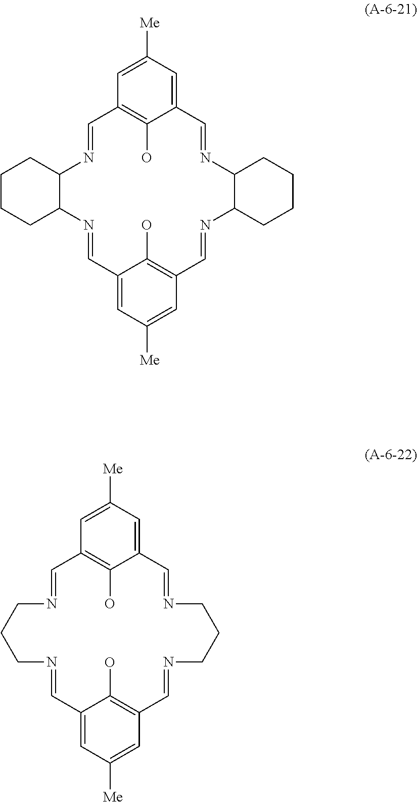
C12N=CC3=C(O)C(=CC([Me])=C3)C=NC3C(N=CC4=C(O)C(=CC([Me])=C4)C=NC1CCCC2)CCCC3.N1=CC2=C(O)C(=CC([Me])=C2)C=NCCCN=CC2=C(O)C(=CC([Me])=C2)C=NCCC1
